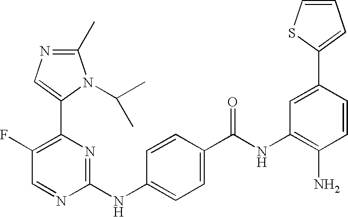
C1(C)=NC=C(C2=C(F)C=NC(NC3=CC=C(C(NC4=C(N)C=CC(C5=CC=CS5)=C4)=O)C=C3)=N2)N1C(C)C
